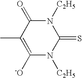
N1([C2H5])C(=O)C(C)=C([-O])N([C2H5])C1=S
